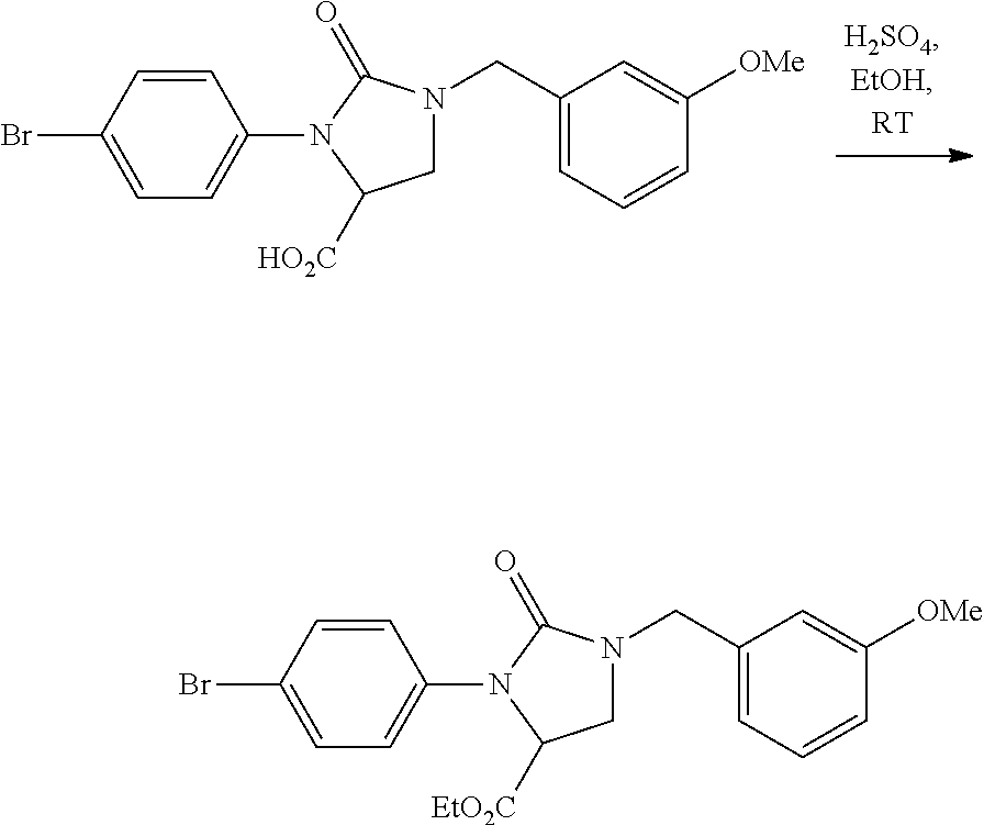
C1=CC(Br)=CC=C1N1C([HO2C])CN(CC2=CC=CC([OMe])=C2)C1=O.C1=CC(Br)=CC=C1N1C([EtO2C])CN(CC2=CC=CC([OMe])=C2)C1=O
